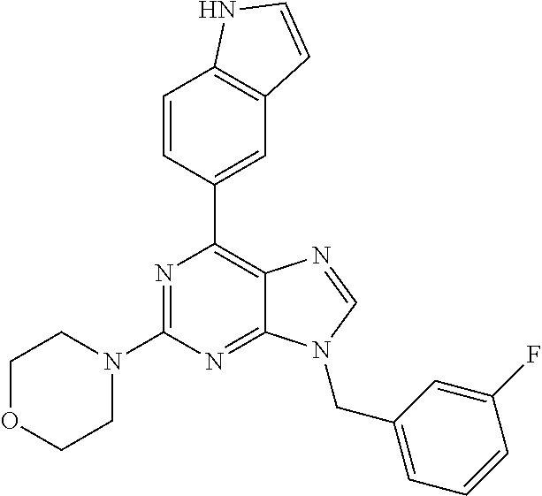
N1=C(N2CCOCC2)N=C2C(=C1C1=CC3=C(C=C1)NC=C3)N=CN2CC1=CC=CC(F)=C1
